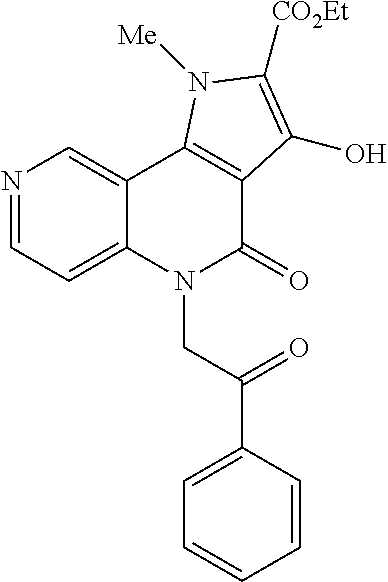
N1=CC=C2C(=C1)C1=C(C(=O)N2CC(C2=CC=CC=C2)=O)C(O)=C([CO2Et])N1[Me]
